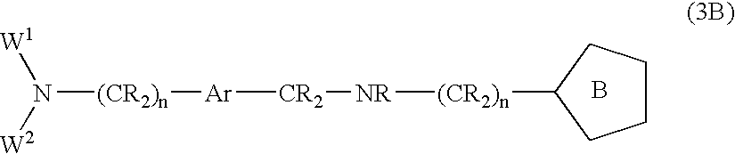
B.N([(CR2)n][Ar][CR2][NR][(CR2)n]C1CCCC1)([W1])[W2]
